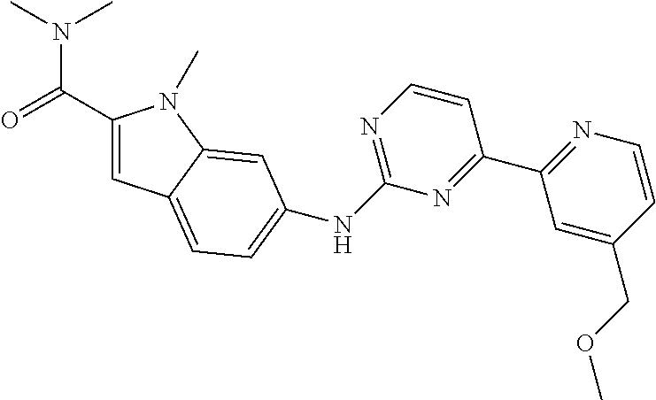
C1(C(=O)N(C)C)=CC2=CC=C(NC3=NC=CC(C4=NC=CC(COC)=C4)=N3)C=C2N1C
